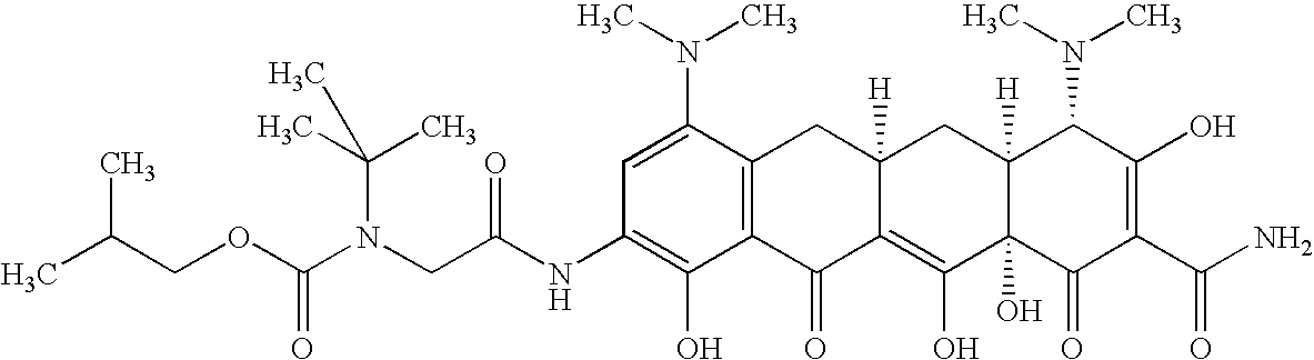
N(CC(NC1=C(O)C2=C(C(N(C)C)=C1)CC1([H])C(=C(O)C3(O)C([H])(C1)C(N(C)C)C(O)=C(C(N)=O)C3=O)C2=O)=O)(C(OCC(C)C)=O)C(C)(C)C
